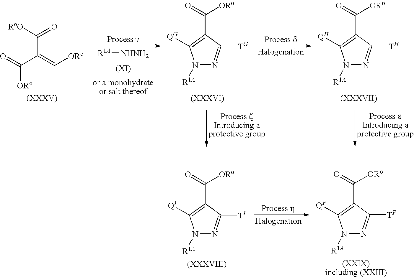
[RoO]C(=O)C(=C[ORo])C(=O)[ORo].N1([R1A])N=C([TG])C(C([ORo])=O)=C1[QG].[R1A][NHNH2].N1([R1A])N=C([TH])C(C([ORo])=O)=C1[QH].N1([R1A])N=C([T])C(C([ORo])=O)=C1[QI].N1([R1A])N=C([TF])C(C([ORo])=O)=C1[QF]
